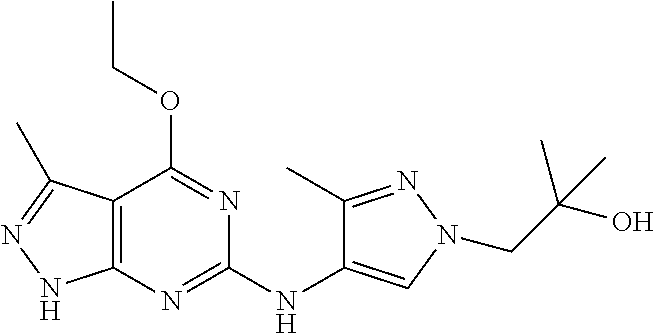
C12=C(N=C(NC3=CN(CC(O)(C)C)N=C3C)N=C1OCC)NN=C2C
